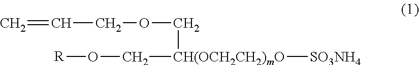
C=CCOC[CH(OCH2CH2)mO]([SO3NH4])CO[R]
